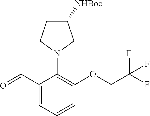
O=CC1=CC=CC(OCC(F)(F)F)=C1N1CC([NHBoc])CC1
